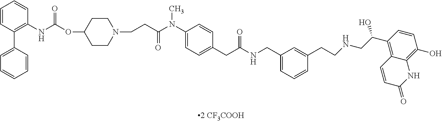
C1=CC(C2=CC=CC=C2)=C(NC(=O)OC2CCN(CCC(N(C3=CC=C(CC(NCC4=CC=CC(CCNCC(O)C5=C6C(=C(O)C=C5)NC(=O)C=C6)=C4)=O)C=C3)C)=O)CC2)C=C1
